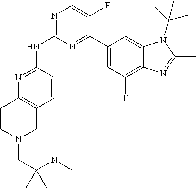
N1=C(NC2=NC=C(F)C(C3=CC(F)=C4C(=C3)N(C(C)(C)C)C(C)=N4)=N2)C=CC2=C1CCN(CC(N(C)C)(C)C)C2
